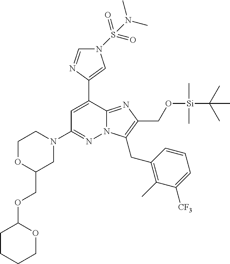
C1(C2=CN(S(=O)(=O)N(C)C)C=N2)=CC(N2CCOC(COC3CCCCO3)C2)=NN2C1=NC(CO[Si](C)(C)C(C)(C)C)=C2CC1=C(C)C([CF3])=CC=C1
